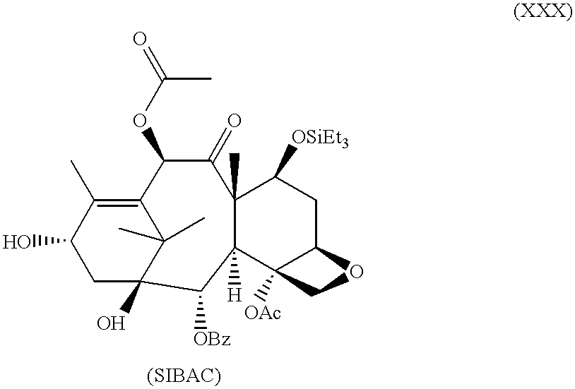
C1(O)CC2(O)C(C)(C)C(=C1C)C(OC(C)=O)C(=O)C1(C)C([OSiEt3])CC3C([OAc])(CO3)C1([H])C2[OBz]
